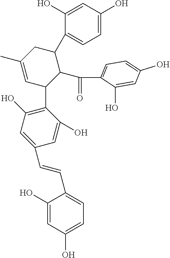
C1(C)=CC(C2=C(O)C=C(C=CC3=CC=C(O)C=C3O)C=C2O)C(C(=O)C2=CC=C(O)C=C2O)C(C2=CC=C(O)C=C2O)C1
